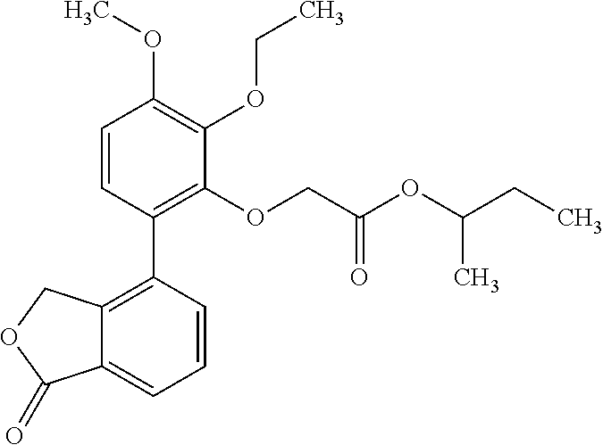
C12=C(C3=C(OCC(OC(CC)C)=O)C(OCC)=C(OC)C=C3)C=CC=C1C(=O)OC2
